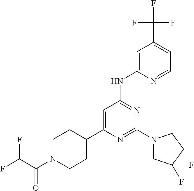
C1N(C(C(F)F)=O)CCC(C2=CC(NC3=CC(C(F)(F)F)=CC=N3)=NC(N3CC(F)(F)CC3)=N2)C1
